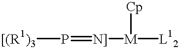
[[(R1)3]P=[N]][M]([L12])[Cp]
